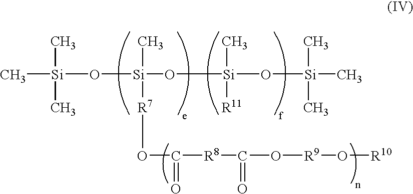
C[Si](C)(C)O[Si](C)([R7]OC([R8]C(O[R9]O[R10])=O)=O)O[Si](O[Si](C)(C)C)(C)[R11]
